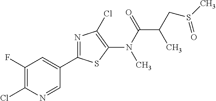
C1(C2=NC(Cl)=C(N(C(=O)C(CS(C)=O)C)C)S2)=CC(F)=C(Cl)N=C1
